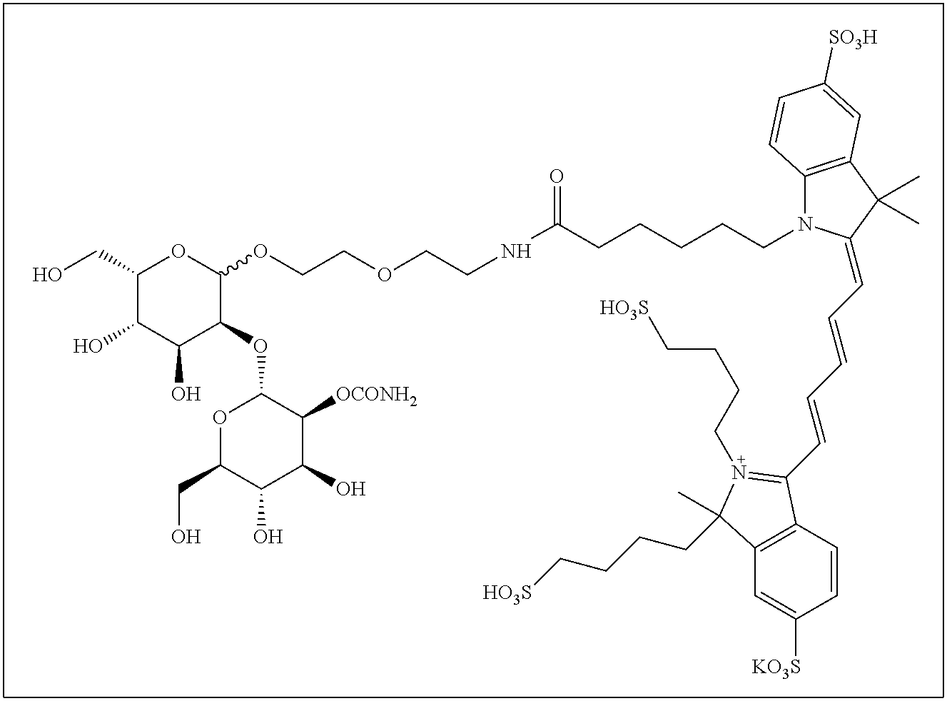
N(C(CCCCCN1C2=C(C(C)(C)C1=CC=CC=CC1=N(CCCC[HO3S])C(CCCC[HO3S])(C)C3=C1C=CC([KO3S])=C3)C=C([SO3H])C=C2)=O)CCOCCOC1OC(CO)C(O)C(O)C1OC1OC(CO)C(O)C(O)C1[OCONH2]
